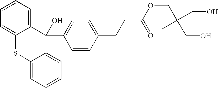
C12=CC=CC=C1C(C1=CC=C(CCC(=O)OCC(CO)(CO)C)C=C1)(O)C1=CC=CC=C1S2
